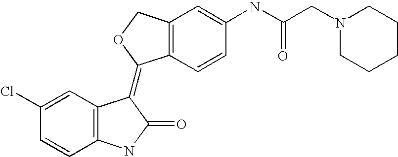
C1(Cl)=CC2=C(C=C1)NC(=O)C2=C1C2=C(CO1)C=C(NC(CN1CCCCC1)=O)C=C2
